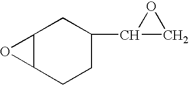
C12C(CCC(C3CO3)C1)O2
